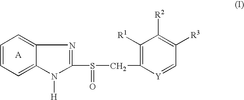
C1=CC=C2C(=C1)N=C(S(=O)CC1=C([R1])C([R2])=C([R3])C=[Y]1)N2[H]
